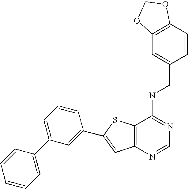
C12=C(N=CN=C1NCC1=CC3=C(C=C1)OCO3)C=C(C1=CC(C3=CC=CC=C3)=CC=C1)S2
